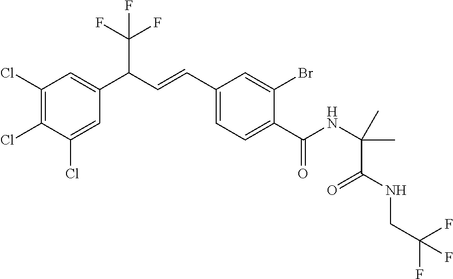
C1(Cl)=C(Cl)C(Cl)=CC(C(C=CC2=CC=C(C(NC(C)(C)C(NCC(F)(F)F)=O)=O)C(Br)=C2)C(F)(F)F)=C1
